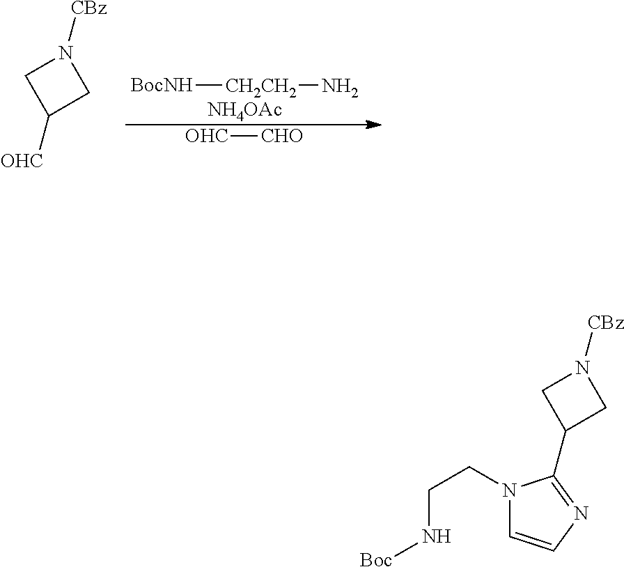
[BocNH][CH2CH2]N.[NH4OAc].[OHC][CHO].C1([OHC])CN([CBz])C1.C1(C2=NC=CN2CCN[Boc])CN([CBz])C1
